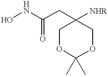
ONC(CC1([NHR])COC(C)(C)OC1)=O
